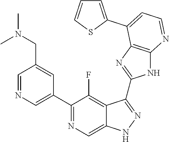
C1=NC=C(C2=NC=C3C(=C2F)C(C2=NC4=C(N2)N=CC=C4C2=CC=CS2)=NN3)C=C1CN(C)C
